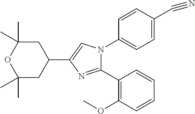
C1(C2=C(OC)C=CC=C2)=NC(C2CC(C)(C)OC(C)(C)C2)=CN1C1=CC=C(C#N)C=C1
